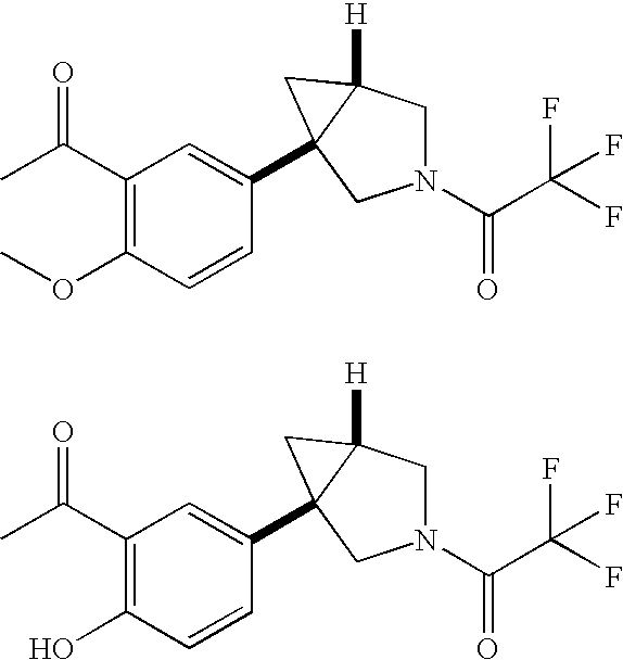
N1(C(C(F)(F)F)=O)CC2([H])C(C3=CC(C(C)=O)=C(OC)C=C3)(C1)C2.N1(C(C(F)(F)F)=O)CC2([H])C(C3=CC(C(C)=O)=C(O)C=C3)(C1)C2
